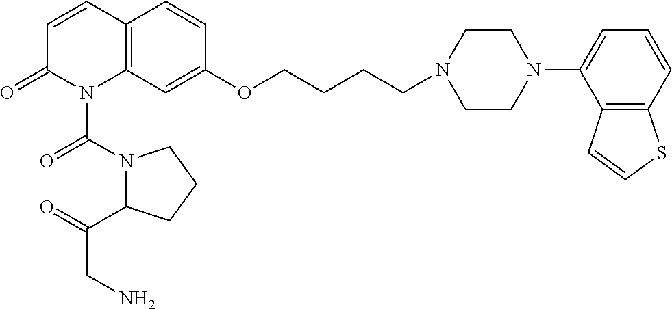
C12=C(C=C(OCCCCN3CCN(C4=CC=CC5=C4C=CS5)CC3)C=C1)N(C(N1C(C(CN)=O)CCC1)=O)C(=O)C=C2
